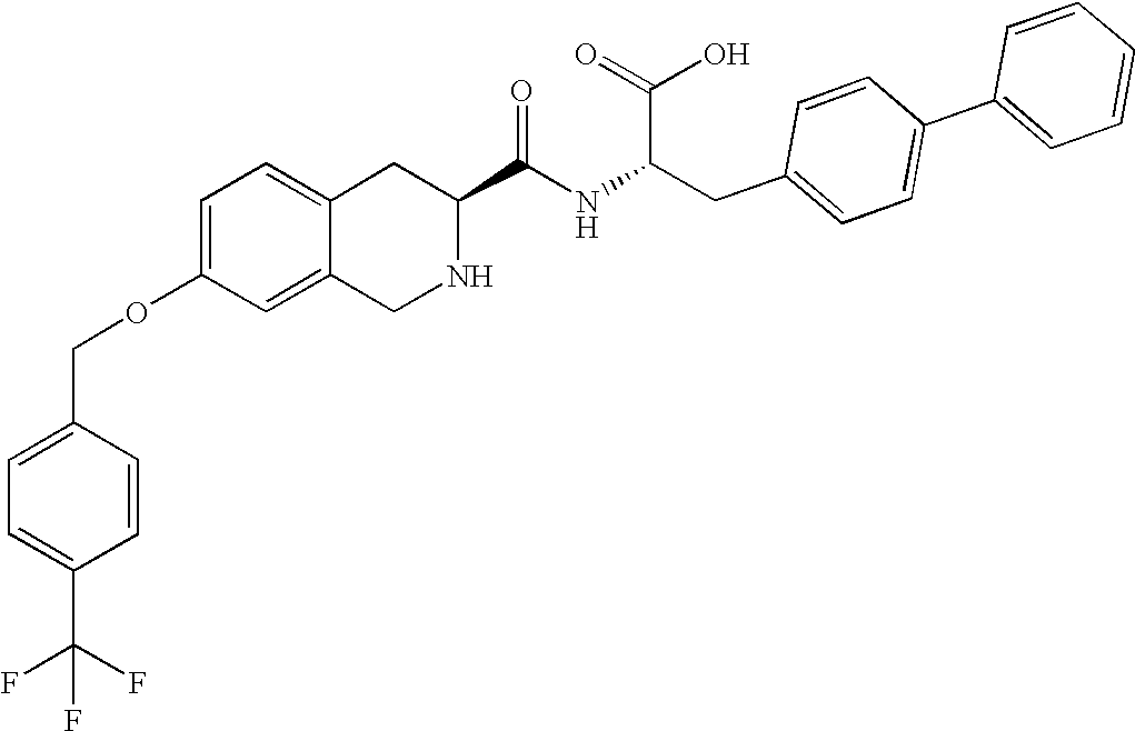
C12=CC=C(OCC3=CC=C(C(F)(F)F)C=C3)C=C1CNC(C(NC(CC1=CC=C(C3=CC=CC=C3)C=C1)C(=O)O)=O)C2
